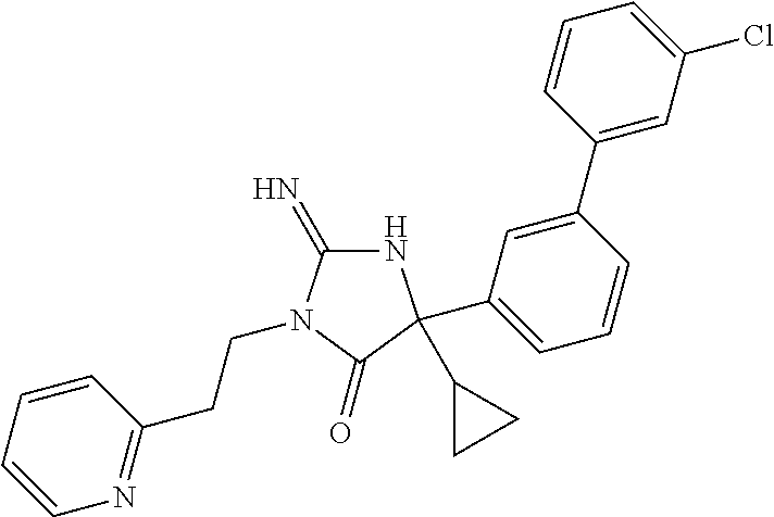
N1C(=N)N(CCC2=NC=CC=C2)C(=O)C1(C1CC1)C1=CC=CC(C2=CC(Cl)=CC=C2)=C1
